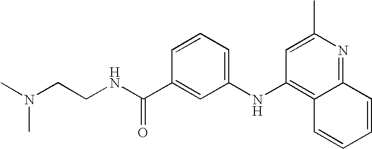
CN(CCNC(C1=CC(NC2=C3C(=NC(C)=C2)C=CC=C3)=CC=C1)=O)C
